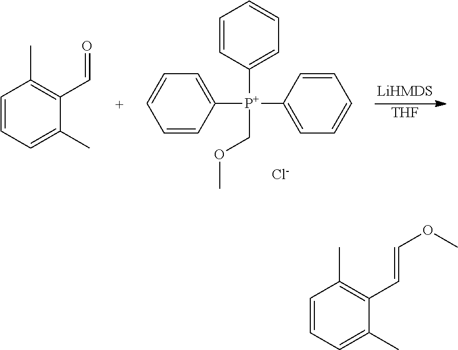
C1=CC([P+](COC)(C2=CC=CC=C2)C2=CC=CC=C2)=CC=C1.[Cl-].[THF].C1=CC=C(C)C(C=O)=C1C.C1=CC=C(C)C(C=COC)=C1C
